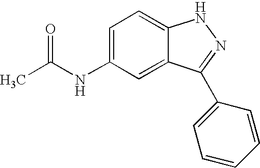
CC(NC1=CC=C2C(=C1)C(C1=CC=CC=C1)=NN2)=O
